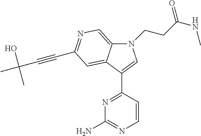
N1(CCC(NC)=O)C2=CN=C(C#CC(C)(O)C)C=C2C(C2=NC(N)=NC=C2)=C1
